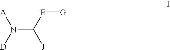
[A]N([D])C([E][G])[J]
